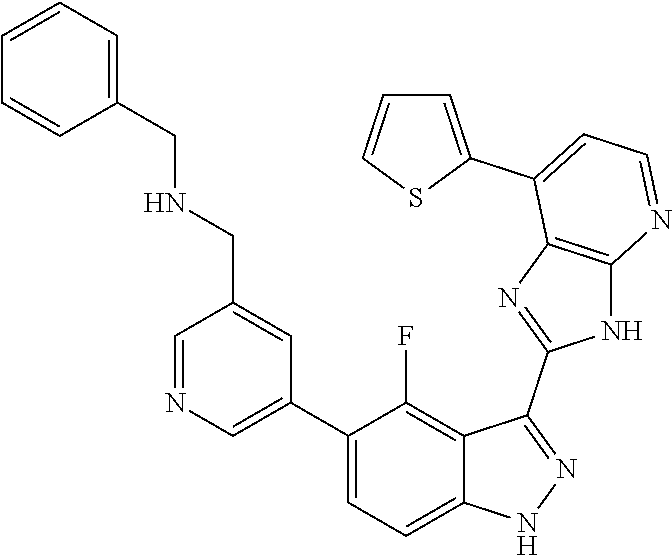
C1=NC=C(C2=CC=C3C(=C2F)C(C2=NC4=C(N2)N=CC=C4C2=CC=CS2)=NN3)C=C1CNCC1=CC=CC=C1
